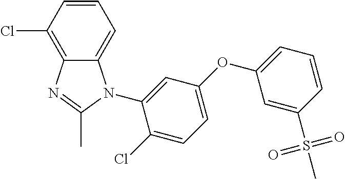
C1=CC=C2C(=C1Cl)N=C(C)N2C1=CC(OC2=CC=CC(S(C)(=O)=O)=C2)=CC=C1Cl
